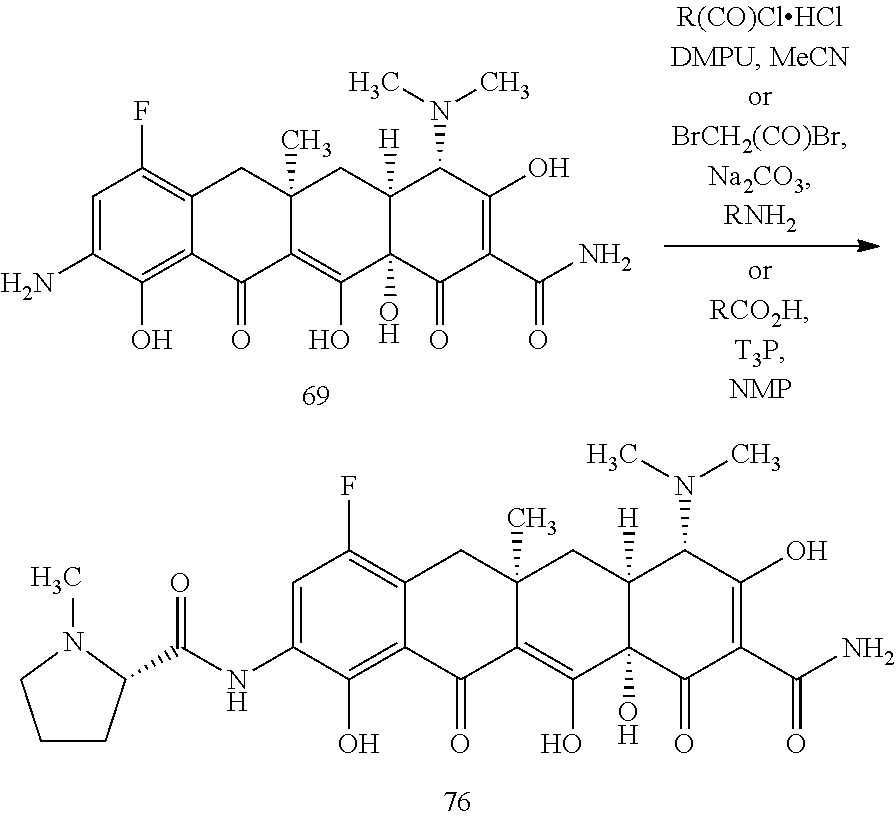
C1=C(N)C(O)=C2C(=C1F)CC1(C)C(=C(O)C3(O)C([H])(C1)C(N(C)C)C(O)=C(C(N)=O)C3=O)C2=O.C1=C(NC(=O)C2CCCN2C)C(O)=C2C(=C1F)CC1(C)C(=C(O)C3(O)C([H])(C1)C(N(C)C)C(O)=C(C(N)=O)C3=O)C2=O
